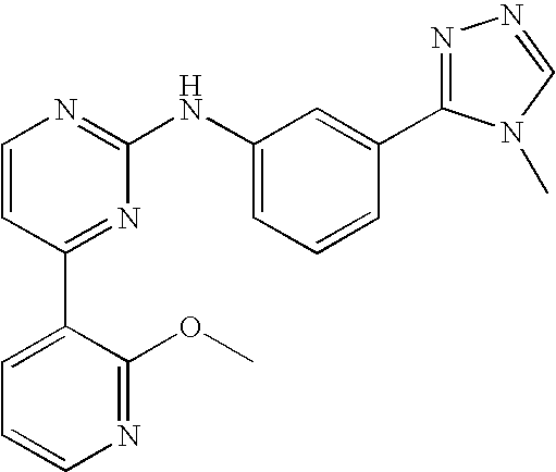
C1=CC(C2=CC=CN=C2OC)=NC(NC2=CC=CC(C3=NN=CN3C)=C2)=N1
